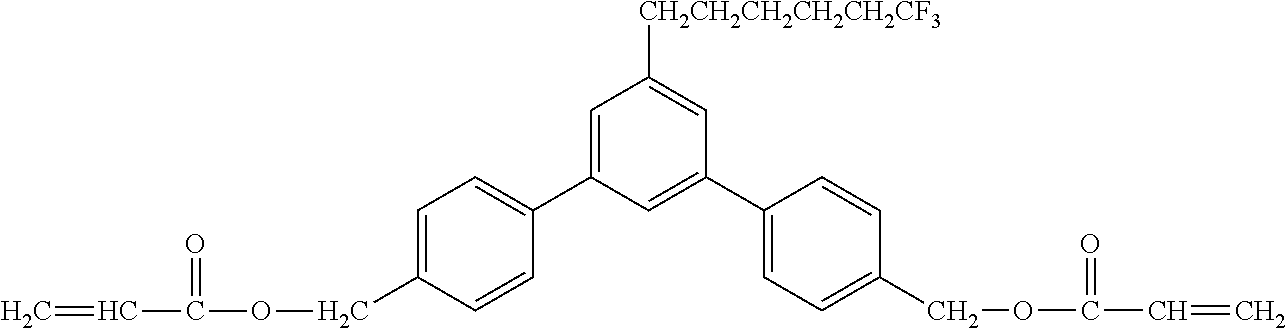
C1=C(C2=CC=C(COC(C=C)=O)C=C2)C=C(C2=CC=C(COC(C=C)=O)C=C2)C=C1[CH2CH2CH2CH2CH2CF3]
